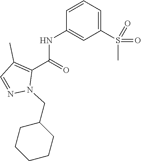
N(C(=O)C1=C(C)C=NN1CC1CCCCC1)C1=CC(S(C)(=O)=O)=CC=C1
